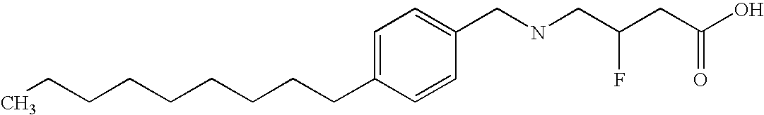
C1=C(CCCCCCCCC)C=CC(CNCC(CC(O)=O)F)=C1
